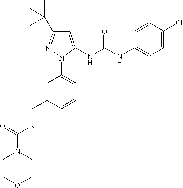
C1=C(NC(NC2=CC=C(Cl)C=C2)=O)N(C2=CC=CC(CNC(N3CCOCC3)=O)=C2)N=C1C(C)(C)C
